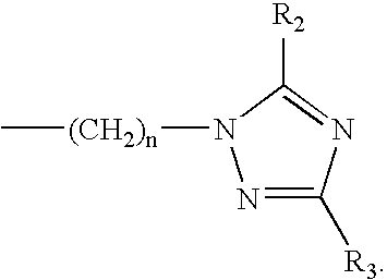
N1=C([R3])N=C([R2])N1[(CH2)n]C
